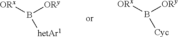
[ORx]B([ORy])[hetAr1].[ORx]B([ORy])[Cyc]
